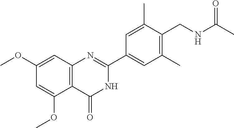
C1(OC)=CC2=C(C(OC)=C1)C(=O)NC(C1=CC(C)=C(CNC(C)=O)C(C)=C1)=N2
